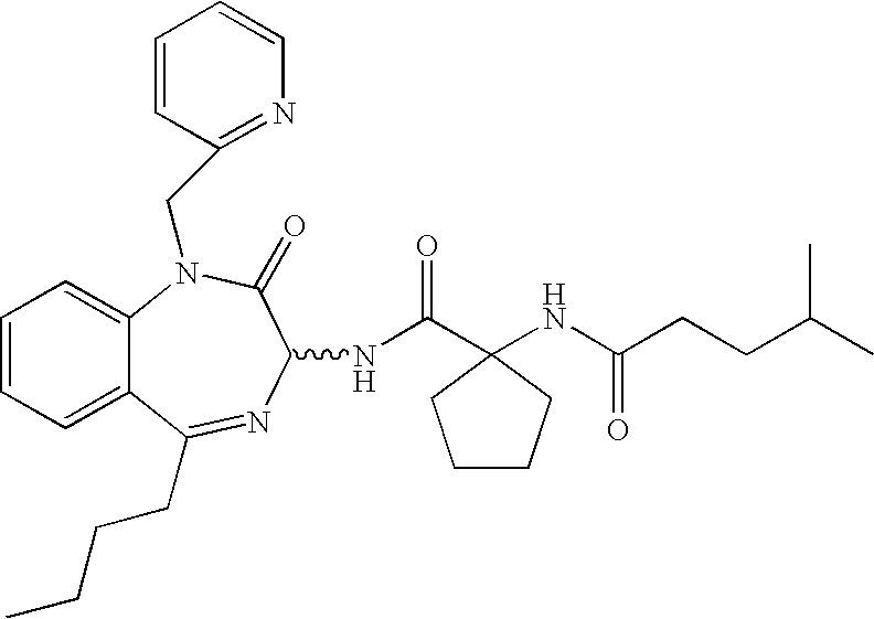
C1CCC(C(NC2N=C(CCCC)C3=CC=CC=C3N(CC3=NC=CC=C3)C2=O)=O)(NC(CCC(C)C)=O)C1
